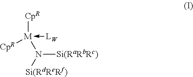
N([Si(RaRbRc)])([Si(RdReRf)])[M]([CpR])([CpR])-[LW]
